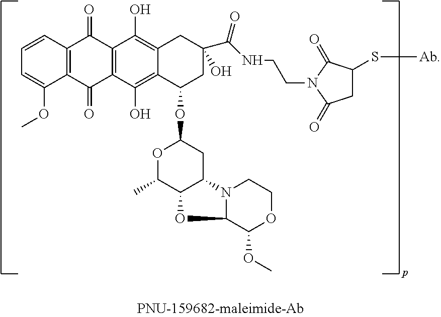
C12=C(C(O)=C3C(=C1O)CC(C(NCCN1C(=O)CC(S[Ab])C1=O)=O)(O)CC3OC1OC(C)C3C(C1)N1C(O3)C(OC)OCC1)C(=O)C1=C(C2=O)C=CC=C1OC
